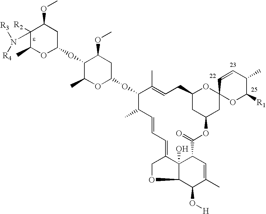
C1([R2])(N([R3])[R4])C(C)OC(OC2C(C)OC(OC3C(C)C=CC=C4COC5C(O[H])C(C)=CC(C(=O)OC6CC7(OC(C6)CC=C3C)OC([R1])C(C)C=C7)C54O)CC2OC)CC1OC
